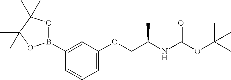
C1(B2OC(C)(C)C(C)(C)O2)=CC(OCC(NC(OC(C)(C)C)=O)C)=CC=C1
